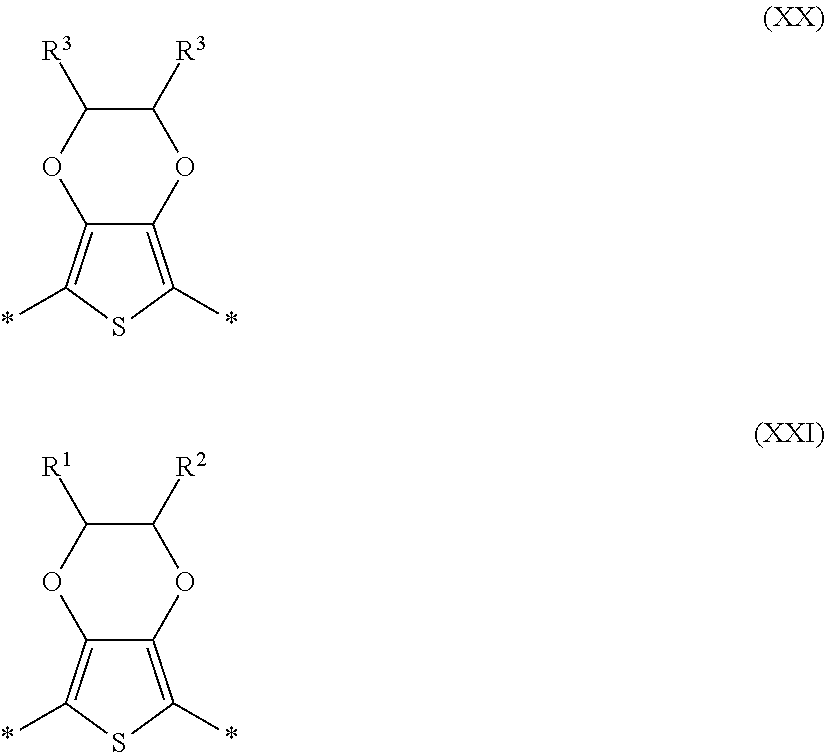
O1C2=C(*)SC(*)=C2OC([R3])C1[R3].O1C2=C(*)SC(*)=C2OC([R2])C1[R1]
